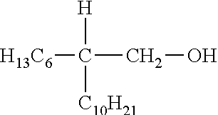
C(O)C([H])([C10H21])[H13C6]
